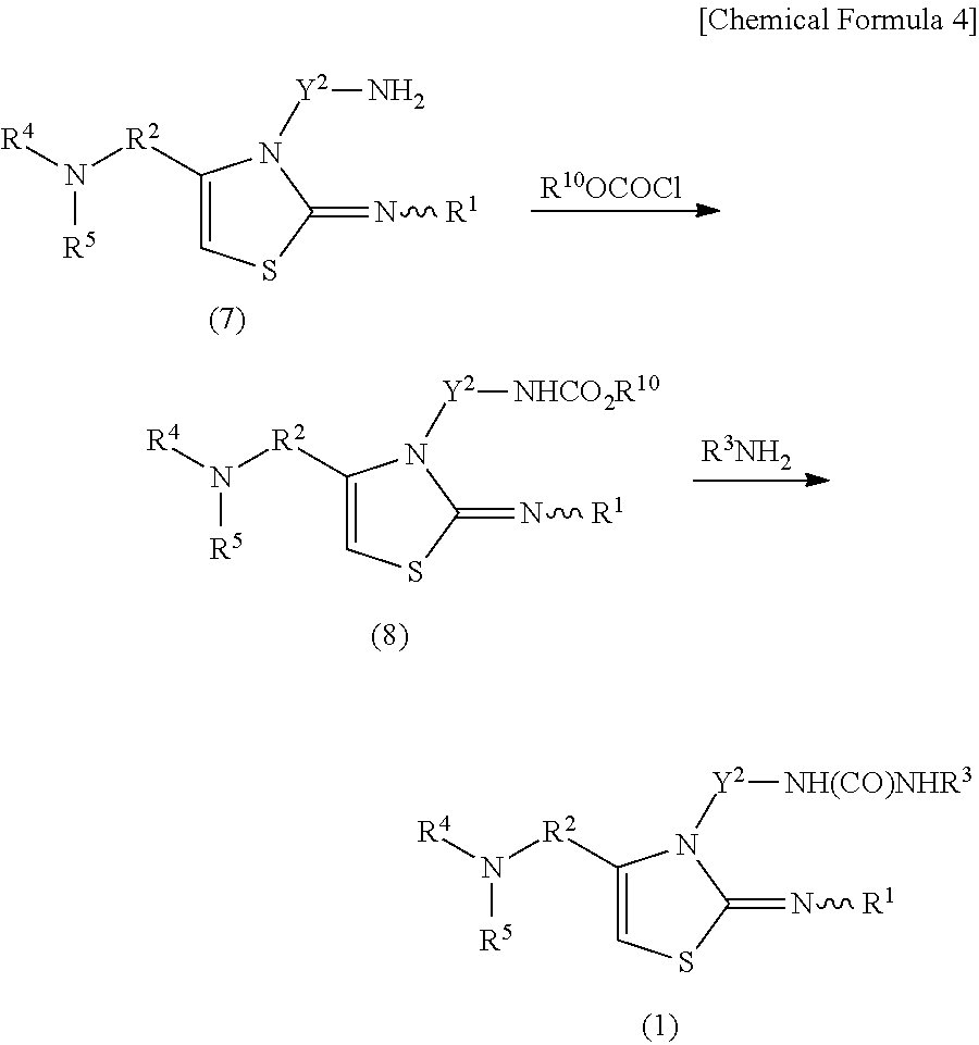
C1([R2]N([R4])[R5])=CSC(=N[R1])N1[Y2][NH(CO)NHR3].C1([R2]N([R4])[R5])=CSC(=N[R1])N1[Y2]N.[R10OCOCl].C1([R2]N([R4])[R5])=CSC(=N[R1])N1[Y2][NHCO2R10].[R3NH2]
